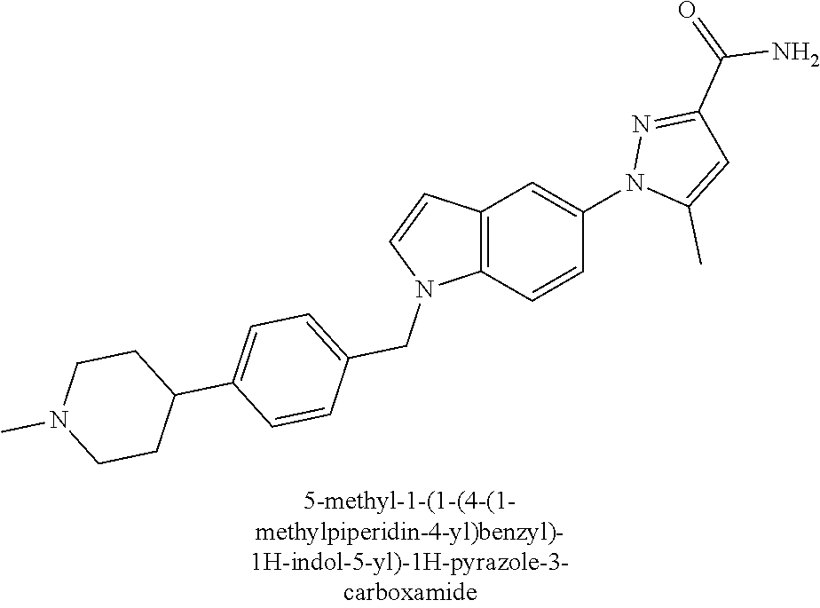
C12=C(C=CC(N3C(C)=CC(C(N)=O)=N3)=C1)N(CC1=CC=C(C3CCN(C)CC3)C=C1)C=C2
